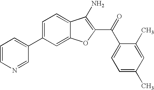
C1=CN=CC(C2=CC=C3C(=C2)OC(C(C2=CC=C(C)C=C2C)=O)=C3N)=C1
